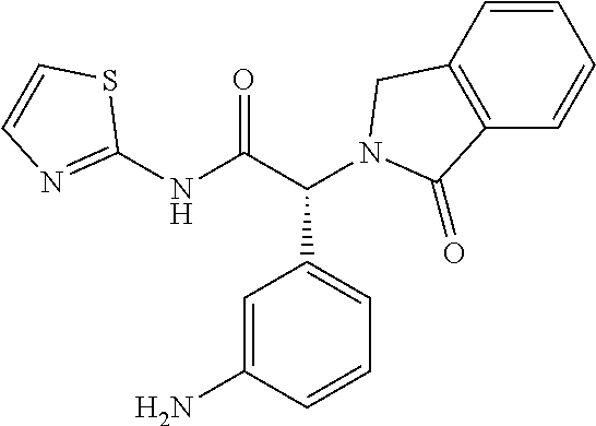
C1(NC(C(C2=CC=CC(N)=C2)N2CC3=C(C=CC=C3)C2=O)=O)=NC=CS1
